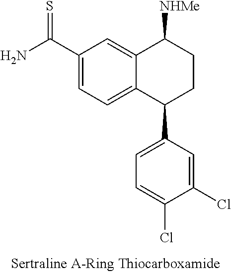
C12=CC(C(N)=S)=CC=C1C(C1=CC=C(Cl)C(Cl)=C1)CCC2[NHMe]
